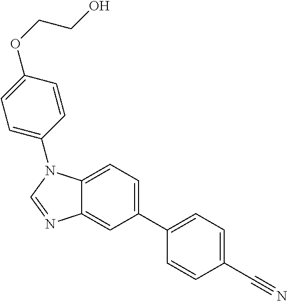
C1(C2=CC=C(C#N)C=C2)=CC=C2C(=C1)N=CN2C1=CC=C(OCCO)C=C1
